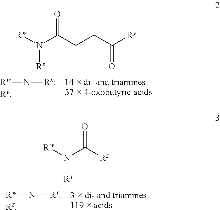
[Ry:].[37  4-oxobutyric acids].[Rw]N[Rx:].[14  di- and triamines].[Rw]N([Rx])C(=O)CCC(=O)[Ry].[Rz:].[119  acids].[Rw]N[Rx:].[3  di- and triamines].[Rw]N([Rx])C(=O)[Rz]
